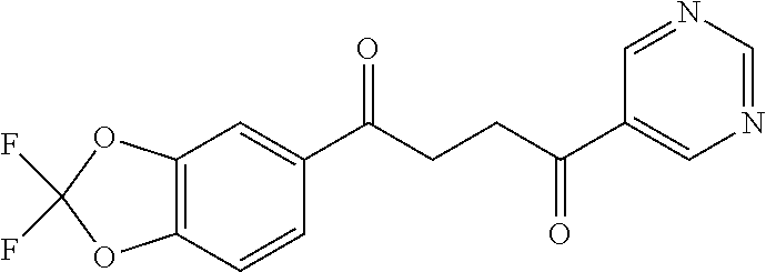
C1(C(CCC(C2=CN=CN=C2)=O)=O)=CC2=C(C=C1)OC(F)(F)O2
